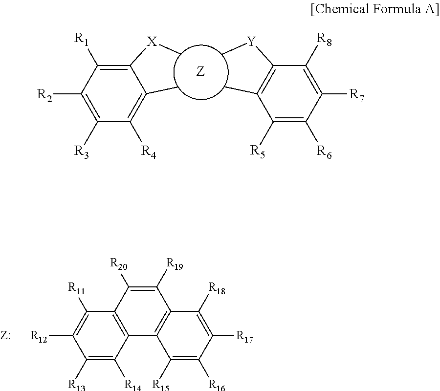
C1([X]C)=C([R1])C([R2])=C([R3])C([R4])=C1C.C1([Y]C)=C(C)C([R5])=C([R6])C([R7])=C1[R8].[Z].C1([R13])=C([R14])C2=C(C([R11])=C1[R12])C([R20])=C([R19])C1=C2C([R15])=C([R16])C([R17])=C1[R18].[Z:]
